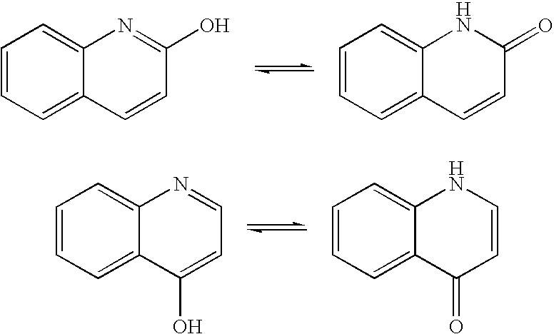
C1=CC=C2C(=C1)N=C(O)C=C2.C1=CC=C2C(=C1)NC(=O)C=C2.C1=CC=C2C(=C1)N=CC=C2O.C1=CC=C2C(=C1)NC=CC2=O
